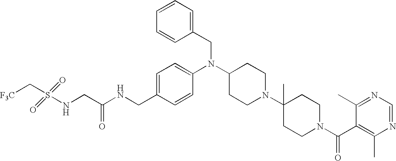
C(C1=CC=C(N(C2CCN(C3(C)CCN(C(C4=C(C)N=CN=C4C)=O)CC3)CC2)CC2=CC=CC=C2)C=C1)NC(CNS(C[F3C])(=O)=O)=O
